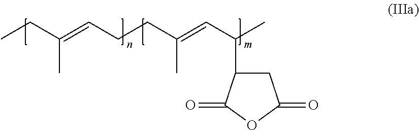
C1C(C(C=C(CCC=C(CC)C)C)C)C(=O)OC1=O
